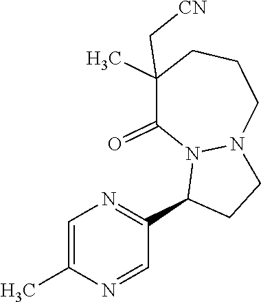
C1=C(C)N=CC(C2CCN3N2C(=O)C(C)(C[CN])CCC3)=N1
